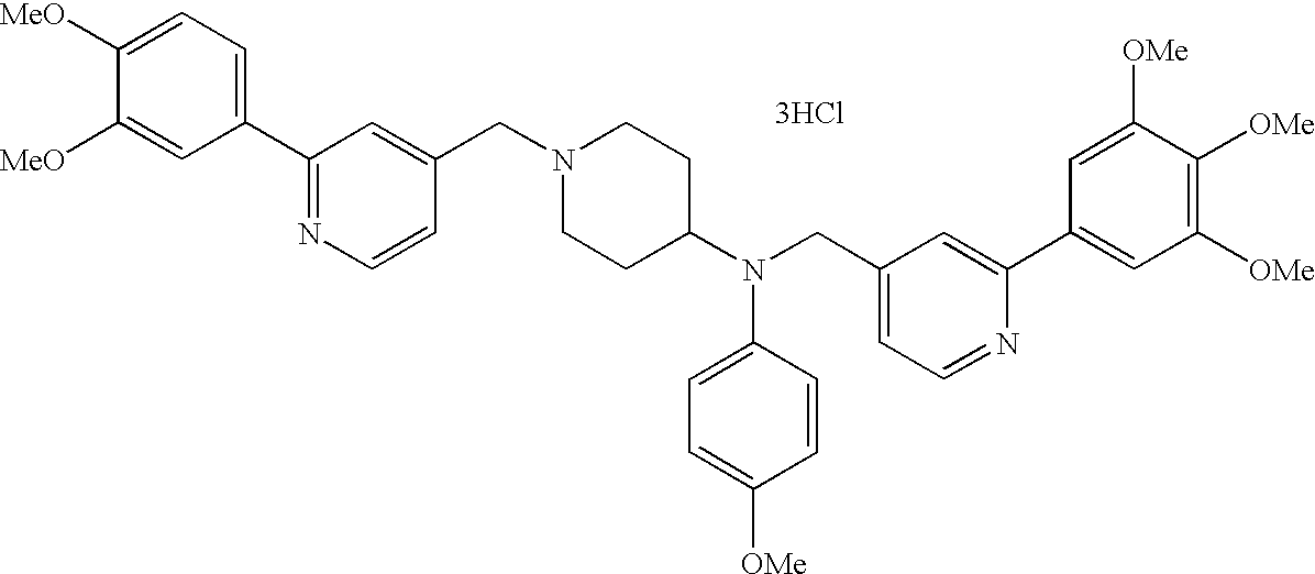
C1=C([MeO])C([MeO])=CC(C2=NC=CC(CN3CCC(N(CC4=CC=NC(C5=CC([OMe])=C([OMe])C([OMe])=C5)=C4)C4=CC=C([OMe])C=C4)CC3)=C2)=C1.[3HCl]
